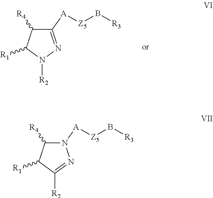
C1([R4])C([A][Z5]B[R3])=NN([R2])C1[R1].C1([R4])N([A][Z5]B[R3])N=C([R2])C1[R1]
